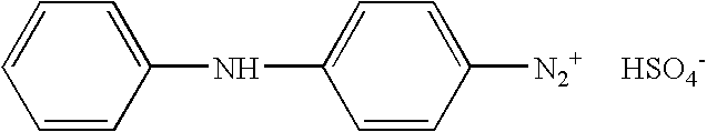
C1=C(NC2=CC=C([N2+])C=C2)C=CC=C1.[HSO4-]
